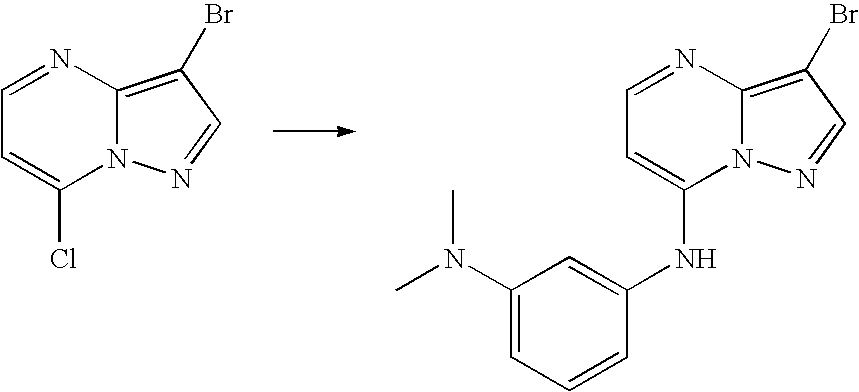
C1=NC2=C(Br)C=NN2C(Cl)=C1.C1=NC2=C(Br)C=NN2C(NC2=CC(N(C)C)=CC=C2)=C1
